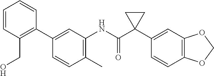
C1(C)=C(NC(C2(C3=CC4=C(C=C3)OCO4)CC2)=O)C=C(C2=C(CO)C=CC=C2)C=C1
